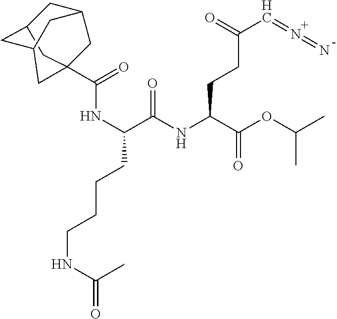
[H].C12(C(NC(C(=O)NC(C(=O)OC(C)C)CCC(C=N=N)=O)CCCCNC(C)=O)=O)CC3CC(CC(C3)C1)C2
